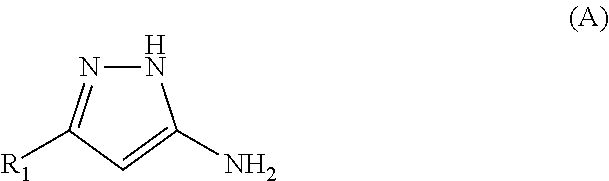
N1N=C([R1])C=C1N
